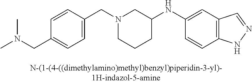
N1(CC2=CC=C(CN(C)C)C=C2)CCCC(NC2=CC3=C(C=C2)NN=C3)C1
